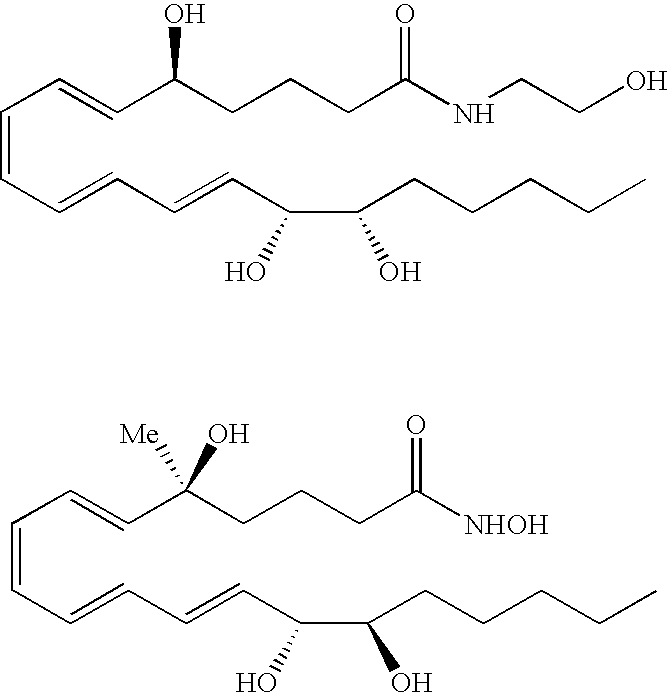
C(=CC=CC=CC(C(CCCCC)O)O)C=CC(CCCC(NCCO)=O)O.C(=CC=CC=CC(C(CCCCC)O)O)C=CC(CCCC([NHOH])=O)(O)[Me]
